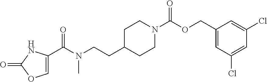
C1C(CCN(C(C2=COC(=O)N2)=O)C)CCN(C(OCC2=CC(Cl)=CC(Cl)=C2)=O)C1
